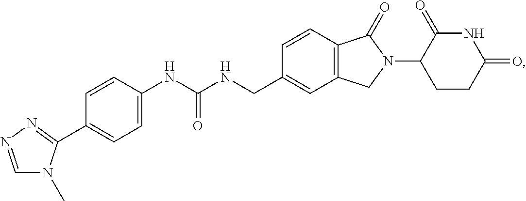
C1(C2=NN=CN2C)=CC=C(NC(NCC2=CC3=C(C=C2)C(=O)N(C2CCC(=O)NC2=O)C3)=O)C=C1
